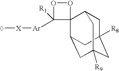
O1C([Ar][X]C)([R1])C2(O1)C1CC3([R9])CC([R8])(CC2C3)C1
